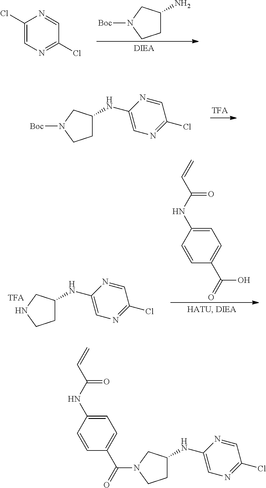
C1(Cl)=CN=C(Cl)C=N1.C1C(N)CN([Boc])C1.C1C(NC2=CN=C(Cl)C=N2)CN([Boc])C1.C1C(NC2=CN=C(Cl)C=N2)CNC1.[TFA].C1=C(NC(C=C)=O)C=CC(C(=O)O)=C1.C1=C(NC(C=C)=O)C=CC(C(=O)N2CC(NC3=CN=C(Cl)C=N3)CC2)=C1
